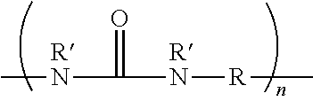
[RN](C([RN][R]C)=O)C
